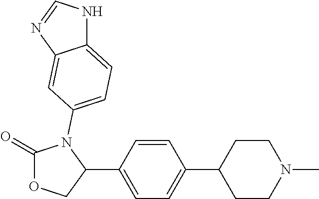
C1(=O)OCC(C2=CC=C(C3CCN(C)CC3)C=C2)N1C1=CC=C2NC=NC2=C1
